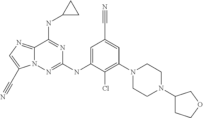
C1=C(NC2=NN3C(=NC=C3C#N)C(NC3CC3)=N2)C(Cl)=C(N2CCN(C3CCOC3)CC2)C=C1C#N
